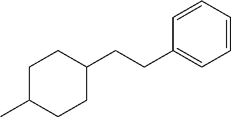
C1C(C)CCC(CCC2=CC=CC=C2)C1
